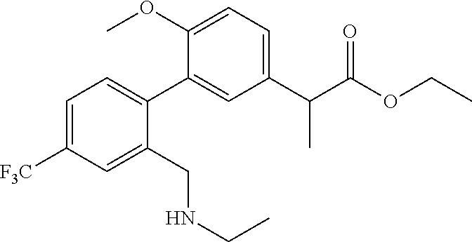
C1(C(C(OCC)=O)C)=CC=C(OC)C(C2=CC=C([F3C])C=C2CNCC)=C1
